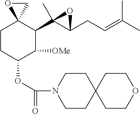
C1CC(OC(=O)N2CCC3(CC2)CCOCC3)C([OMe])C(C2(C)C(CC=C(C)C)O2)C12OC2
